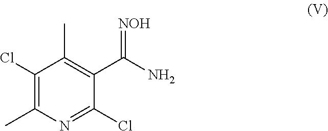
ClC1=C(C)N=C(Cl)C(C(N)=[NOH])=C1C
